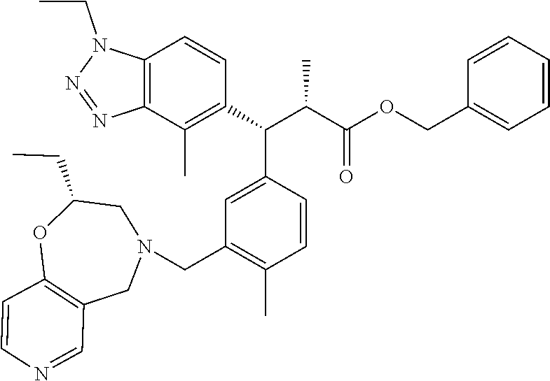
C12=C(C(C)=C(C(C(C(=O)OCC3=CC=CC=C3)C)C3=CC(CN4CC(CC)OC5=C(C4)C=NC=C5)=C(C)C=C3)C=C1)N=NN2CC
